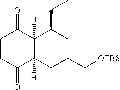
C1CC(=O)C2([H])C([H])(C1=O)C(CC)CC(C[OTBS])C2
